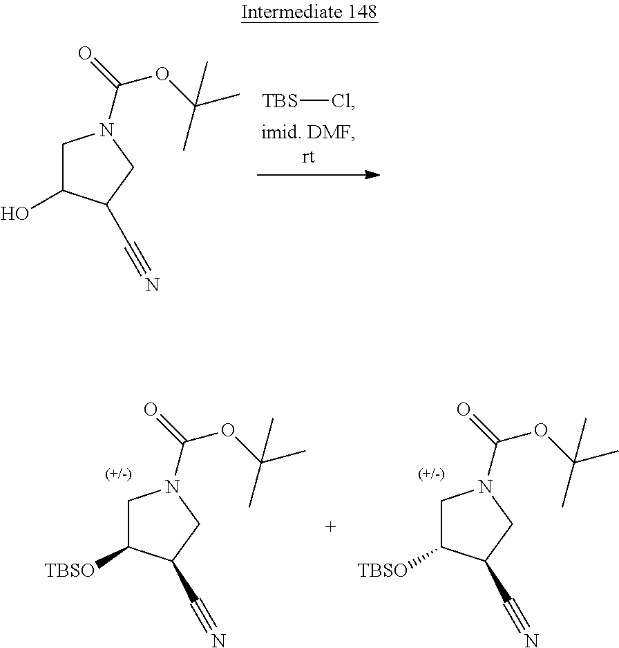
C1C([TBSO])C(C#N)CN1C(=O)OC(C)(C)C.C1C([TBSO])C(C#N)CN1C(=O)OC(C)(C)C.[TBS]Cl.C1C(O)C(C#N)CN1C(=O)OC(C)(C)C
